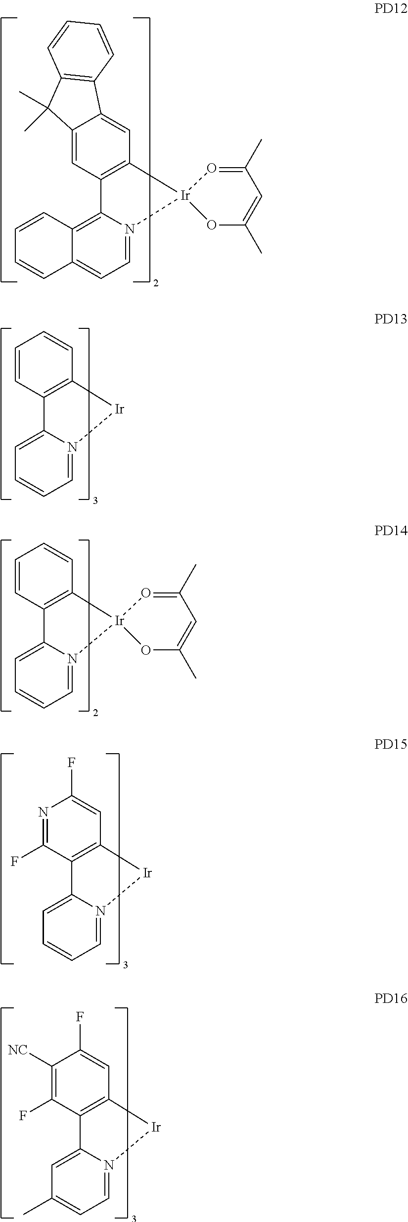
C12=CC3=C(C=C1C1=C(C2(C)C)C=CC=C1)[Ir]1(N2=CC=C4C(=C32)C=CC=C4)O=C(C)C=C(C)O1.C1=CC2=C(C=C1)[Ir]N1=CC=CC=C21.C1=CC2=C(C=C1)[Ir]1(N3=CC=CC=C23)O=C(C)C=C(C)O1.N1=C(F)C2=C(C=C1F)[Ir]N1=CC=CC=C21.C1([NC])=C(F)C2=C(C=C1F)[Ir]N1=CC=C(C)C=C21
